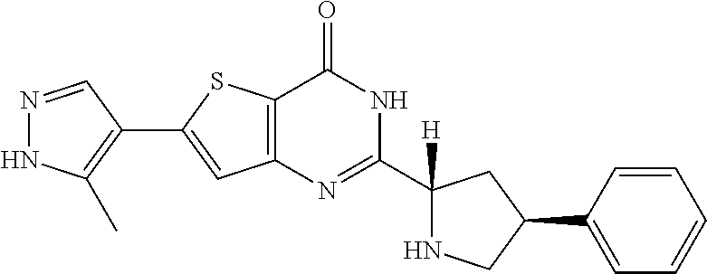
N1=CC(C2=CC3=C(S2)C(=O)NC(C2([H])NCC(C4=CC=CC=C4)C2)=N3)=C(C)N1
